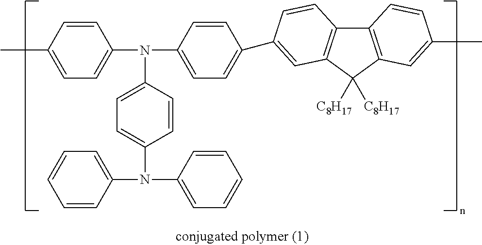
C1=CC(C)=CC=C1N(C1=CC=C(C2=CC3=C(C4=C(C=C(C)C=C4)C3([C8H17])[C8H17])C=C2)C=C1)C1=CC=C(N(C2=CC=CC=C2)C2=CC=CC=C2)C=C1
